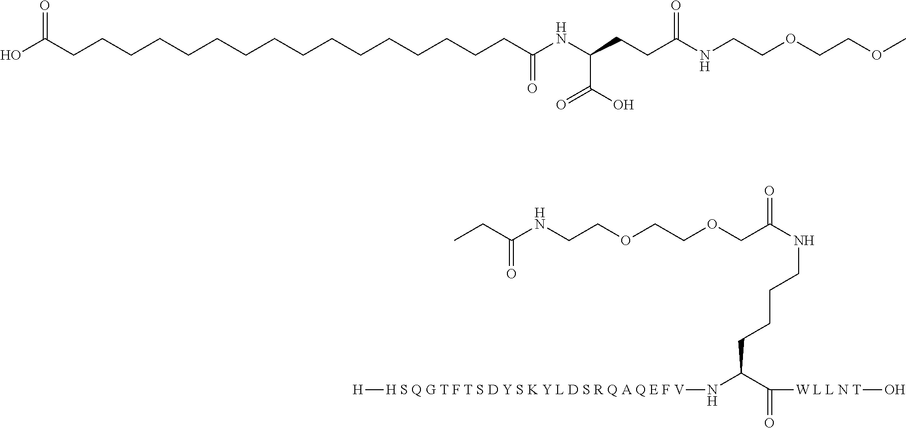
OC(CCCCCCCCCCCCCCCCC(NC(CCC(NCCOCCOC)=O)C(O)=O)=O)=O.CCC(NCCOCCOCC(NCCCCC(N[H S Q G T F T S D Y S K Y L D S R Q A Q E F V][H])C([W L L N T]O)=O)=O)=O
